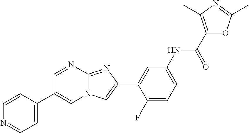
C1=NC2=NC(C3=CC(NC(C4=C(C)N=C(C)O4)=O)=CC=C3F)=CN2C=C1C1=CC=NC=C1
